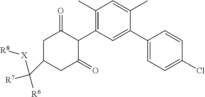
C1(C2=CC(C3C(=O)CC(C([R6])([R7])[X][R8])CC3=O)=C(C)C=C2C)=CC=C(Cl)C=C1
